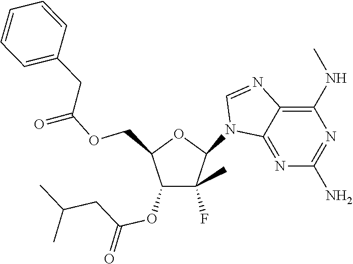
C(OCC1C(OC(CC(C)C)=O)C(C)(F)C(N2C3=NC(N)=NC(NC)=C3N=C2)O1)(=O)CC1=CC=CC=C1
